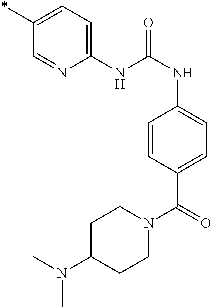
C1(NC(NC2=CC=C(C(N3CCC(N(C)C)CC3)=O)C=C2)=O)=CC=C(*)C=N1
